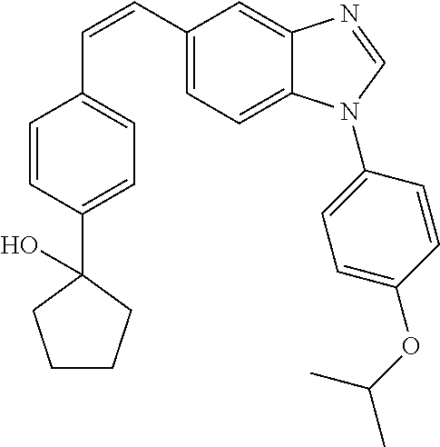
C(=CC1=CC=C2C(=C1)N=CN2C1=CC=C(OC(C)C)C=C1)C1=CC=C(C2(O)CCCC2)C=C1
